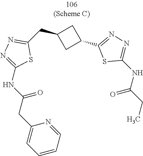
C1(CC(NC2=NN=C(CC3CC(C4=NN=C(NC(CC)=O)S4)C3)S2)=O)=CC=CC=N1
